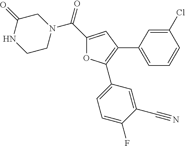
C1(C(N2CC(=O)NCC2)=O)=CC(C2=CC=CC(Cl)=C2)=C(C2=CC=C(F)C(C#N)=C2)O1
